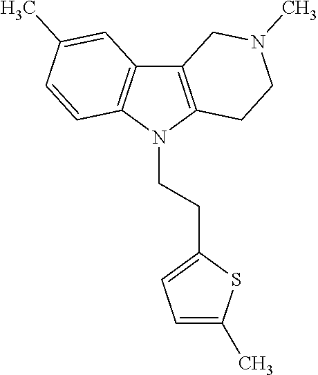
C12=C(N(CCC3=CC=C(C)S3)C3=C1C=C(C)C=C3)CCN(C)C2
